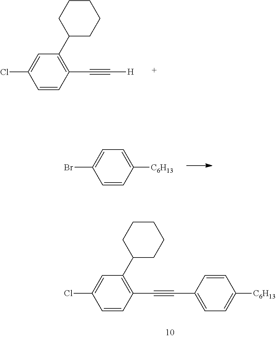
C1=CC(C#CC2=CC=C([C6H13])C=C2)=C(C2CCCCC2)C=C1Cl.C1=CC(C#C[H])=C(C2CCCCC2)C=C1Cl.C1=CC([C6H13])=CC=C1Br
